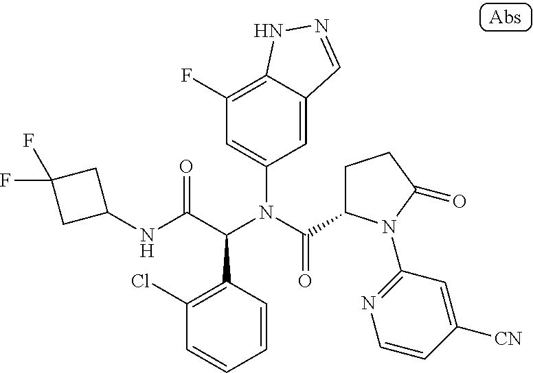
C1(NC(C(N(C(=O)C2CCC(=O)N2C2=NC=CC([CN])=C2)C2=CC(F)=C3C(=C2)C=NN3)C2=C(Cl)C=CC=C2)=O)CC(F)(F)C1
